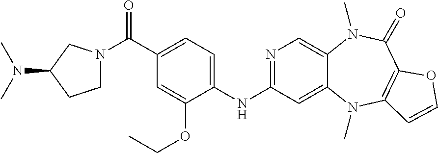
C(C1=CC=C(NC2=NC=C3C(=C2)N(C)C2=C(C(=O)N3C)OC=C2)C(OCC)=C1)(=O)N1CCC(N(C)C)C1
